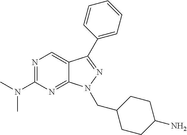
N1=C(N(C)C)N=C2C(=C1)C(C1=CC=CC=C1)=NN2CC1CCC(N)CC1
